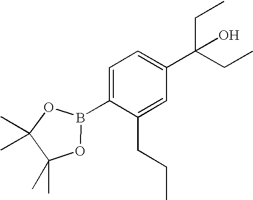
C1=C(B2OC(C)(C)C(C)(C)O2)C(CCC)=CC(C(CC)(CC)O)=C1
